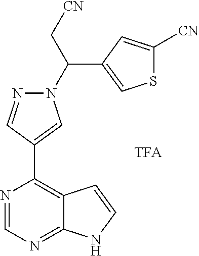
N1=CN=C2C(=C1C1=CN(C(C3=CSC([CN])=C3)C[CN])N=C1)C=CN2
